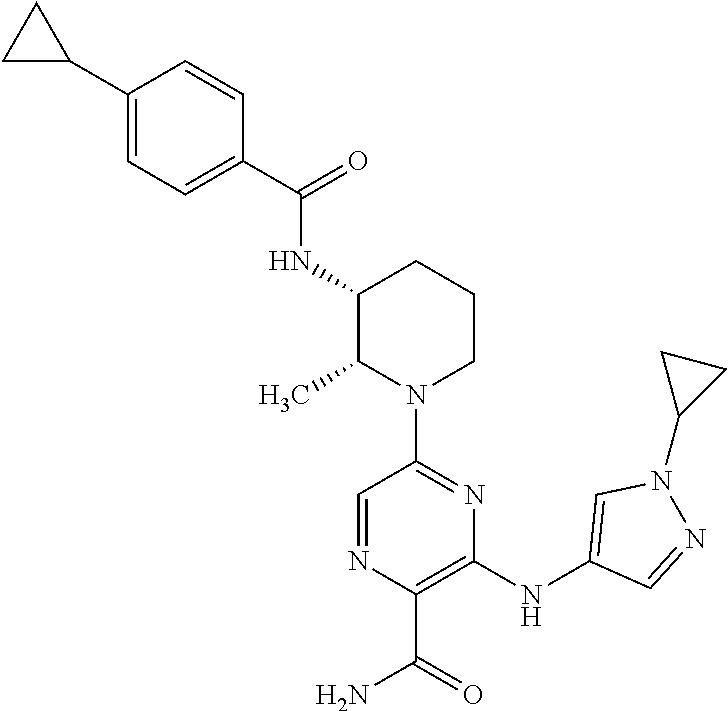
C1(C2CC2)=CC=C(C(=O)NC2C(C)N(C3=NC(NC4=CN(C5CC5)N=C4)=C(C(N)=O)N=C3)CCC2)C=C1
